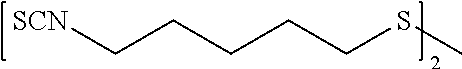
C(CCCCSC)[SCN]
